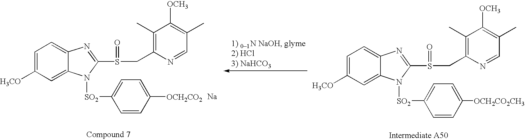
C1([H3CO])=CC=C2C(=C1)N([SO2]C1=CC=C([OCH2CO2])C=C1)C(S(CC1=C(C)C([OCH3])=C(C)C=N1)=O)=N2.[Na].C1([H3CO])=CC=C2C(=C1)N([SO2]C1=CC=C([OCH2CO2CH3])C=C1)C(S(CC1=C(C)C([OCH3])=C(C)C=N1)=O)=N2
